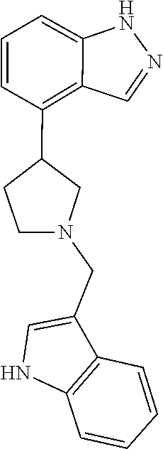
C12=C(NC=C1CN1CCC(C3=C4C(=CC=C3)NN=C4)C1)C=CC=C2
